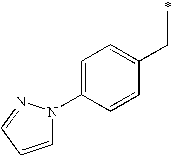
C1(CC)=CC=C(N2C=CC=N2)C=C1
